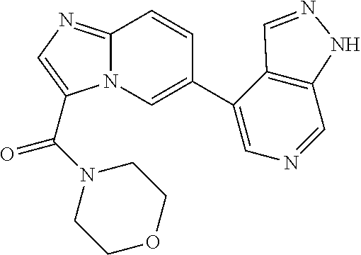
N12C(=NC=C1C(=O)N1CCOCC1)C=CC(C1=CN=CC3=C1C=NN3)=C2
